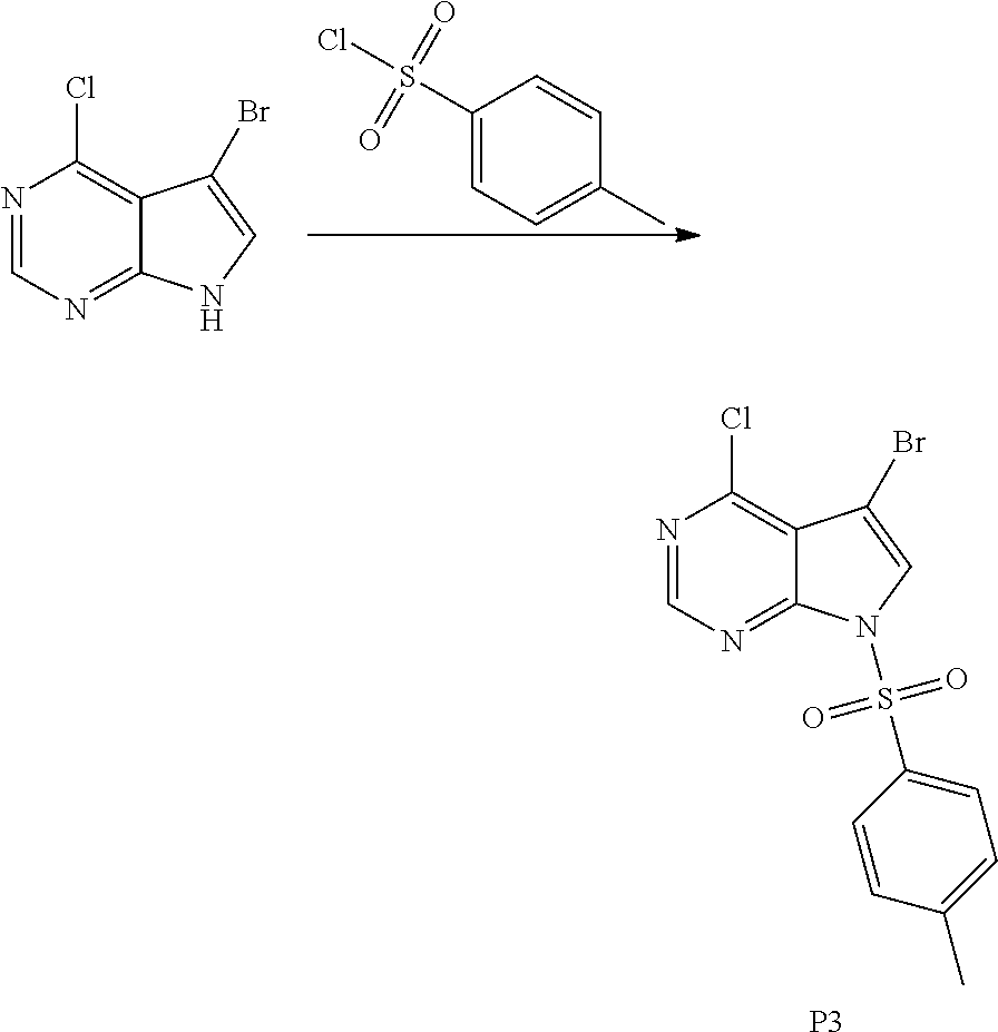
N1=CN=C2C(=C1Cl)C(Br)=CN2.C1(S(Cl)(=O)=O)=CC=C(C)C=C1.N1=CN=C2C(=C1Cl)C(Br)=CN2S(C1=CC=C(C)C=C1)(=O)=O.[P3]
